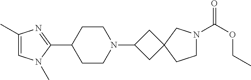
C1(C)=CN(C)C(C2CCN(C3CC4(C3)CCN(C(OCC)=O)C4)CC2)=N1
